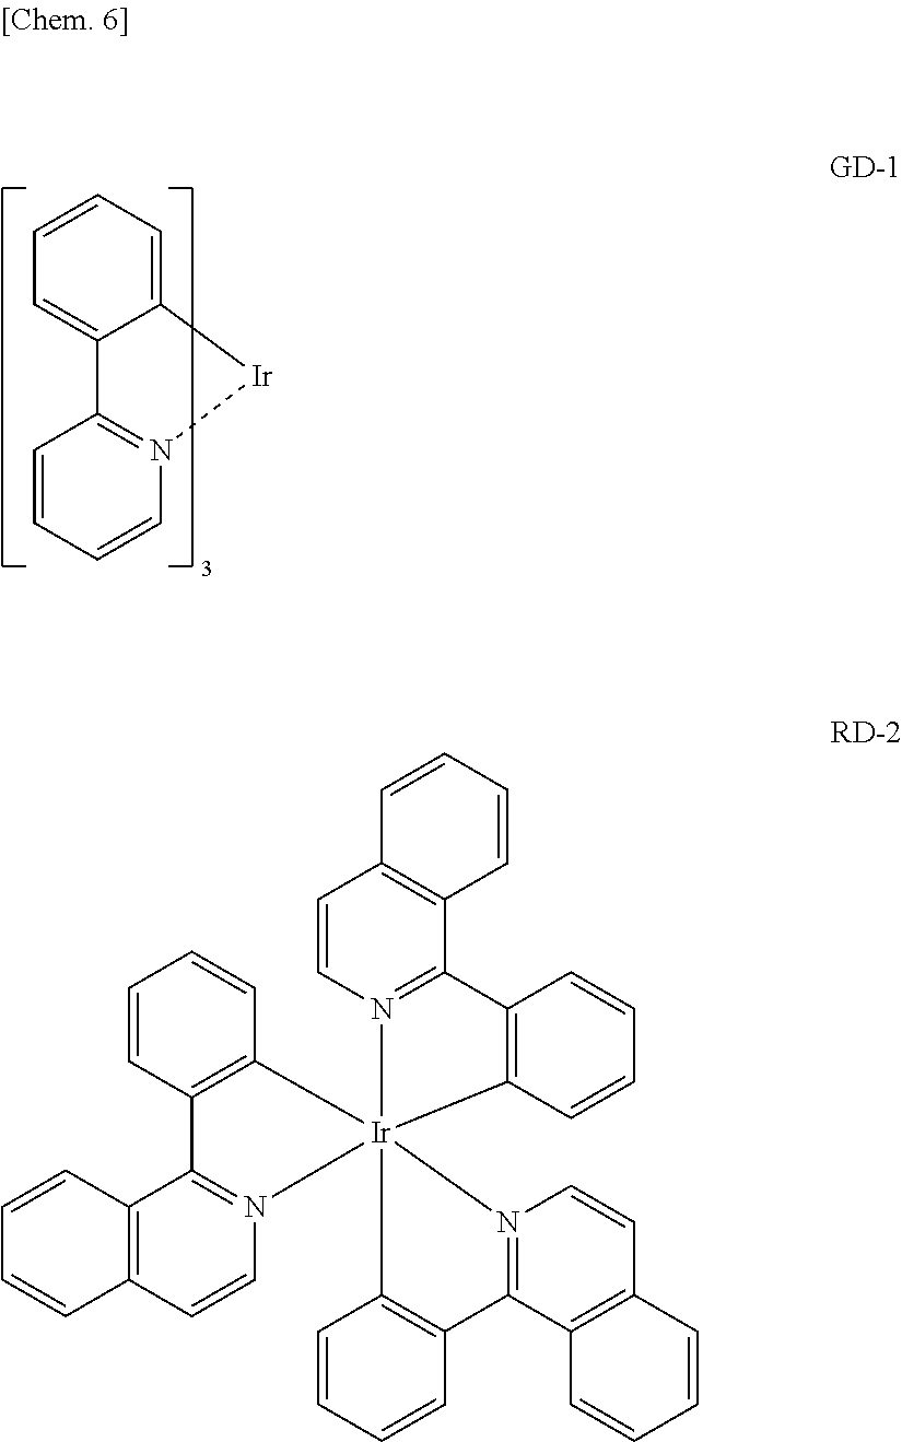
C1=CC=C2C(=C1)C1=N(C=CC=C1)[Ir]2.C1=CC=CC2=C1C=CN1=C2C2=C(C=CC=C2)[Ir]123(N1=C(C4=C(C=C1)C=CC=C4)C1=C2C=CC=C1)C1=C(C=CC=C1)C1=N3C=CC2=C1C=CC=C2
